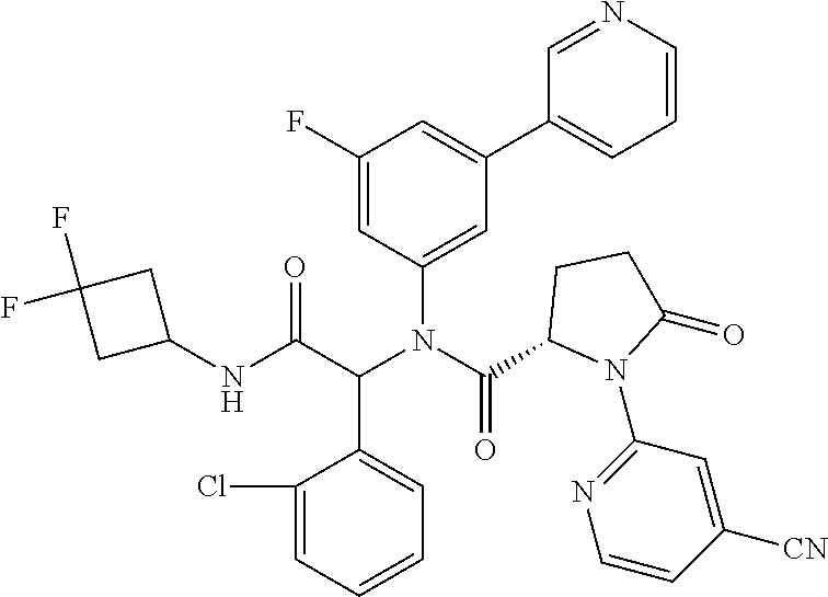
N(C(C1N(C2=NC=CC([CN])=C2)C(=O)CC1)=O)(C(C(NC1CC(F)(F)C1)=O)C1=CC=CC=C1Cl)C1=CC(C2=CC=CN=C2)=CC(F)=C1
